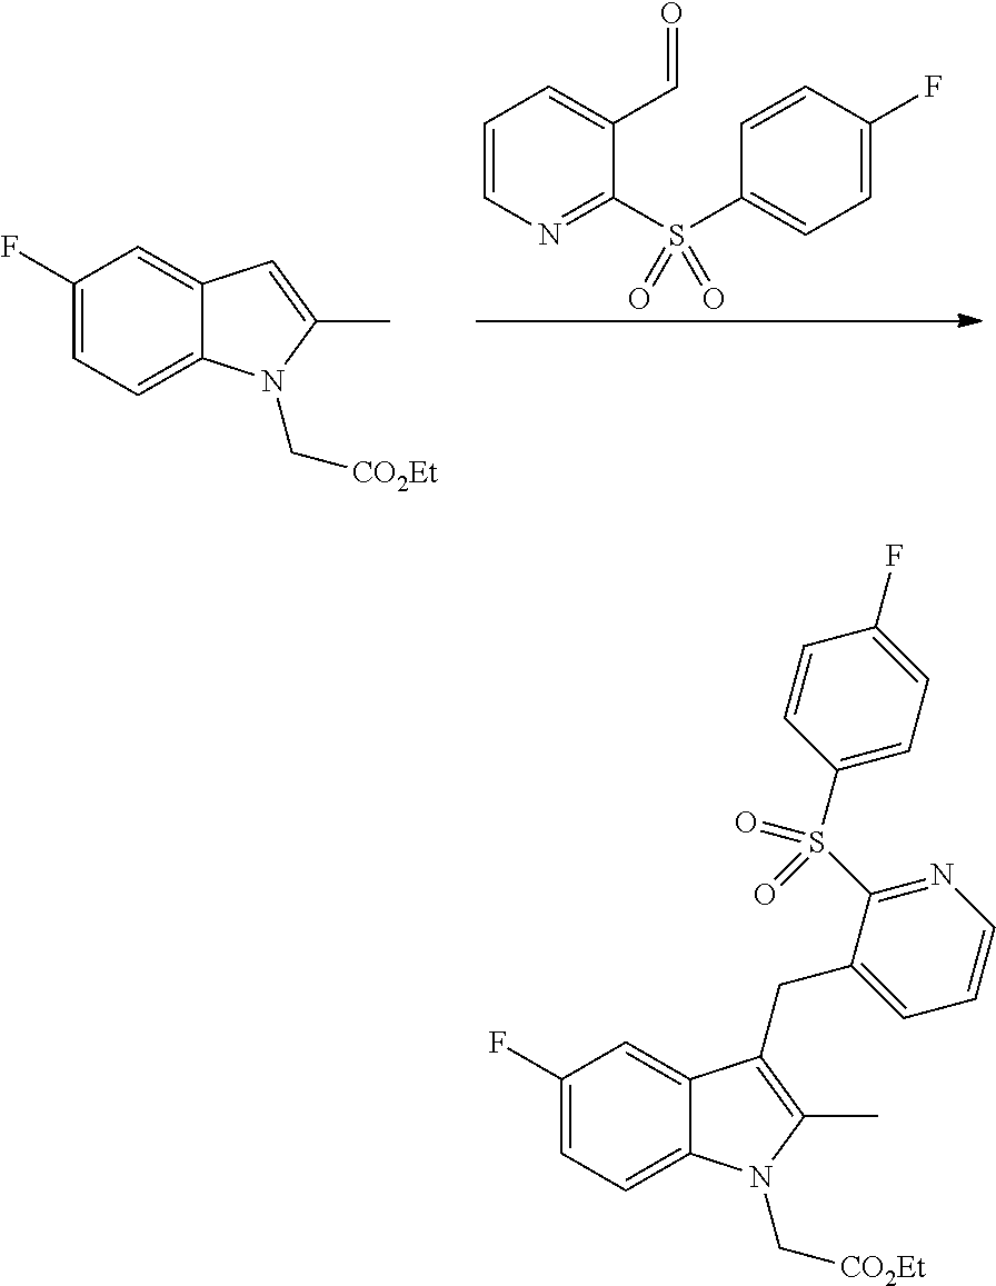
C1=CN=C(S(C2=CC=C(F)C=C2)(=O)=O)C(C=O)=C1.C1(F)=CC=C2C(=C1)C=C(C)N2C[CO2Et].C1(F)=CC=C2C(=C1)C(CC1=CC=CN=C1S(=O)(C1=CC=C(F)C=C1)=O)=C(C)N2C[CO2Et]
